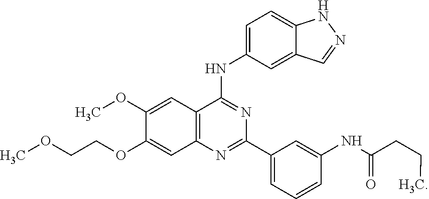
C12=C(N=C(C3=CC=CC(NC(CCC)=O)=C3)N=C1NC1=CC=C3C(=C1)C=NN3)C=C(OCCOC)C(OC)=C2
